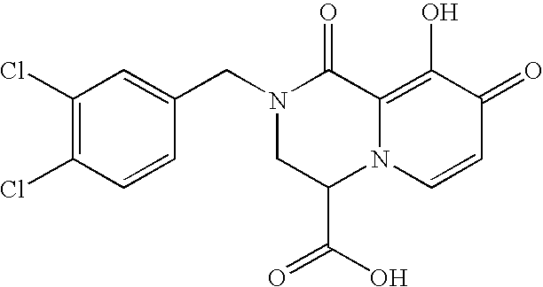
C1(Cl)=C(Cl)C=CC(CN2CC(C(=O)O)N3C(=C(O)C(=O)C=C3)C2=O)=C1
